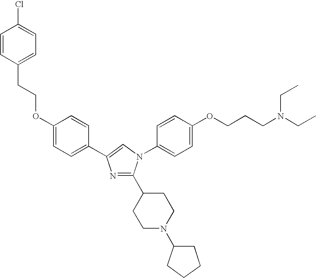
C1=CC(CCOC2=CC=C(C3=CN(C4=CC=C(OCCCN(CC)CC)C=C4)C(C4CCN(C5CCCC5)CC4)=N3)C=C2)=CC=C1Cl
